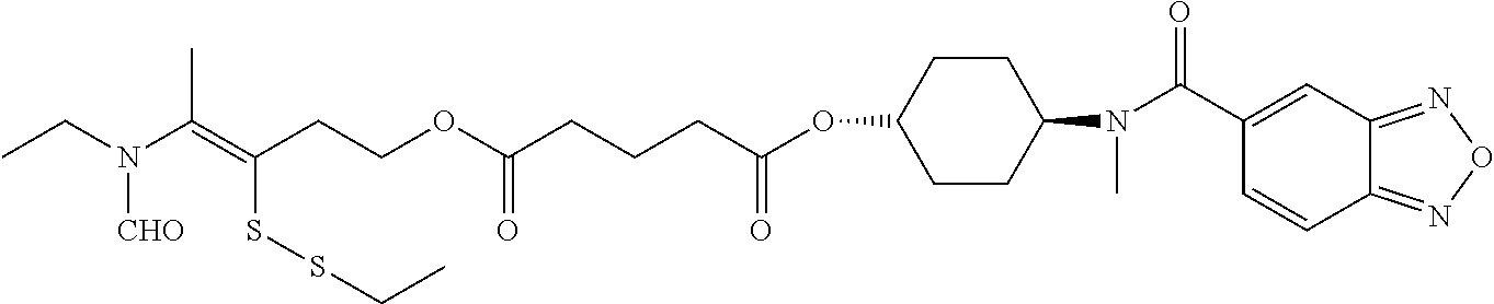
C1(OC(CCCC(OCCC(SSCC)=C(N([CHO])CC)C)=O)=O)CCC(N(C(=O)C2=CC3=NON=C3C=C2)C)CC1
